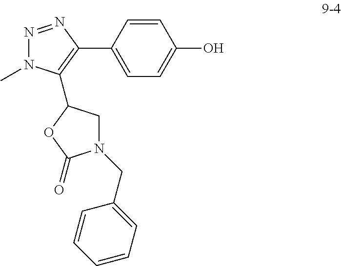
N1=NC(C2=CC=C(O)C=C2)=C(C2CN(CC3=CC=CC=C3)C(=O)O2)N1C
